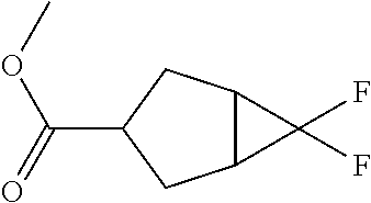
C12C(CC(C(=O)OC)C1)C2(F)F
